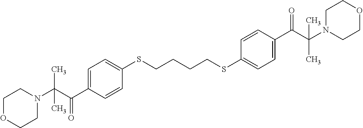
C1OCCN(C(C(C2=CC=C(SCCCCSC3=CC=C(C(C(N4CCOCC4)(C)C)=O)C=C3)C=C2)=O)(C)C)C1
